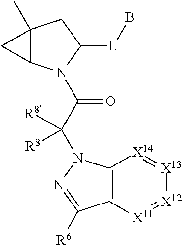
C12(C)C(N(C(C(N3C4=C([X11]=[X12][X13]=[X14]4)C([R6])=N3)([R8])[R8])=O)C([L]B)C1)C2
